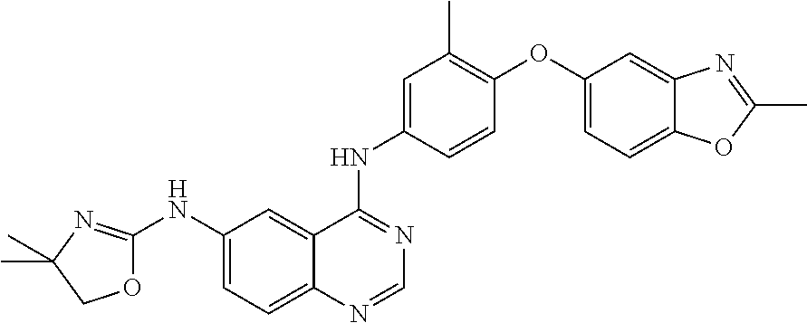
O1C(NC2=CC=C3C(=C2)C(NC2=CC(C)=C(OC4=CC=C5C(=C4)N=C(C)O5)C=C2)=NC=N3)=NC(C)(C)C1
